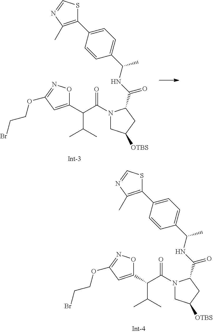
C1(C2=CC=C(C(C)NC(=O)C3N(C(=O)C(C(C)C)C4=CC(OCCBr)=NO4)CC([OTBS])C3)C=C2)=C(C)N=CS1.C1(C2=CC=C(C(C)NC(=O)C3N(C(=O)C(C(C)C)C4=CC(OCCBr)=NO4)CC([OTBS])C3)C=C2)=C(C)N=CS1
